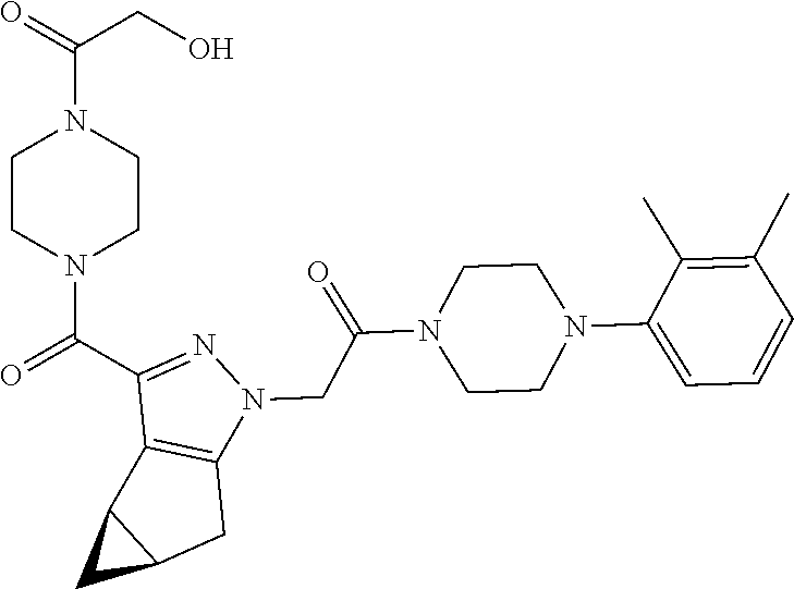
O=C(C1=NN(CC(=O)N2CCN(C3=CC=CC(C)=C3C)CC2)C2=C1C1C(C2)C1)N1CCN(C(CO)=O)CC1
